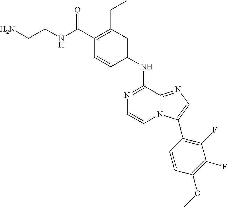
N(C(C1=C(CC)C=C(NC2=NC=CN3C2=NC=C3C2=C(F)C(F)=C(OC)C=C2)C=C1)=O)CCN
